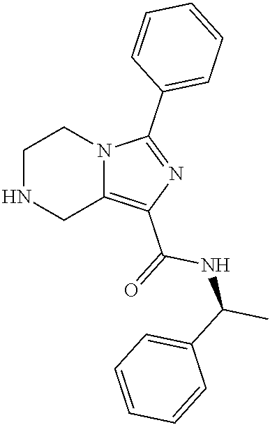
C1NCC2=C(C(=O)NC(C)C3=CC=CC=C3)N=C(C3=CC=CC=C3)N2C1
